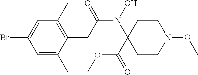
N(C(CC1=C(C)C=C(Br)C=C1C)=O)(C1(C(OC)=O)CCN(OC)CC1)O
